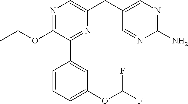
C1(OCC)=NC=C(CC2=CN=C(N)N=C2)N=C1C1=CC(OC(F)F)=CC=C1
